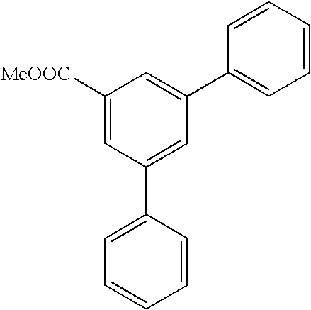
C1([MeOOC])=CC(C2=CC=CC=C2)=CC(C2=CC=CC=C2)=C1
